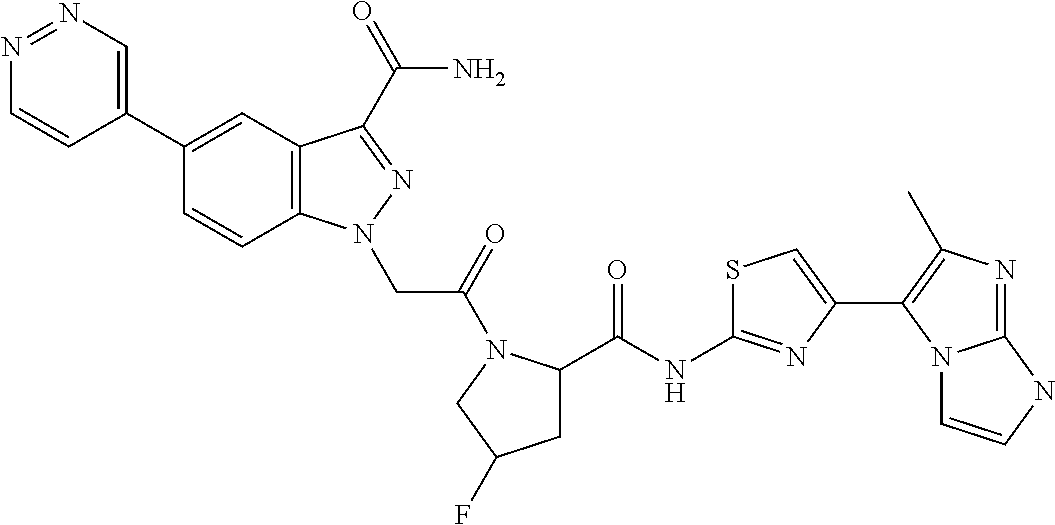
N1=NC=C(C2=CC3=C(C=C2)N(CC(=O)N2C(C(NC4=NC(C5=C(C)N=C6N5C=CN6)=CS4)=O)CC(F)C2)N=C3C(N)=O)C=C1
